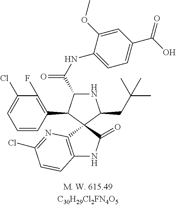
C1=CC(C2C(C(NC3=CC=C(C(O)=O)C=C3OC)=O)NC(CC(C)(C)C)C23C2=C(NC3=O)C=CC(Cl)=N2)=C(F)C(Cl)=C1
